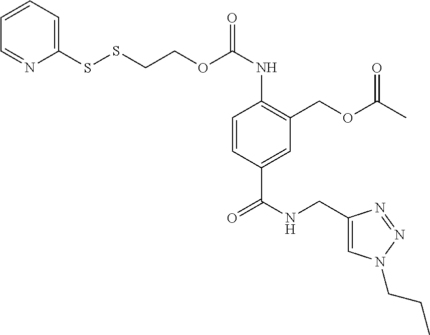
C1(SSCCOC(NC2=C(COC(C)=O)C=C(C(NCC3=CN(CCC)N=N3)=O)C=C2)=O)=CC=CC=N1
